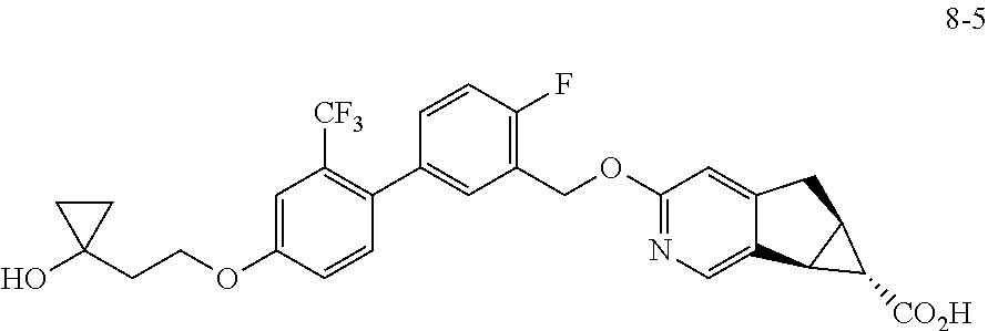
C1=C(OCCC2(O)CC2)C=CC(C2=CC(COC3=NC=C4C(=C3)CC3C4C3[CO2H])=C(F)C=C2)=C1[CF3]
